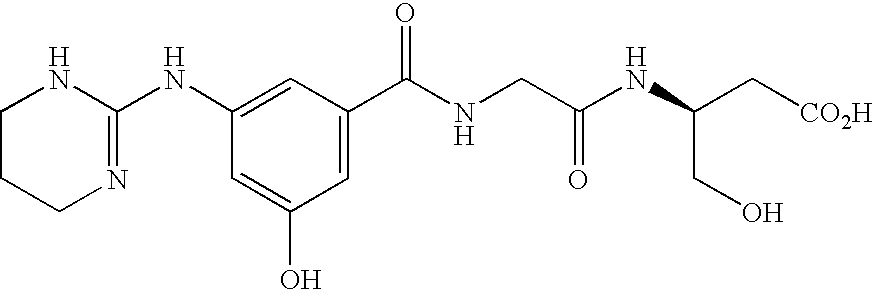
C1CCN=C(NC2=CC(C(NCC(NC(C[CO2H])CO)=O)=O)=CC(O)=C2)N1
